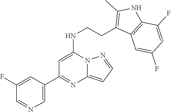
C1(C2=NC3=CC=NN3C(NCCC3=C(C)NC4=C3C=C(F)C=C4F)=C2)=CN=CC(F)=C1
